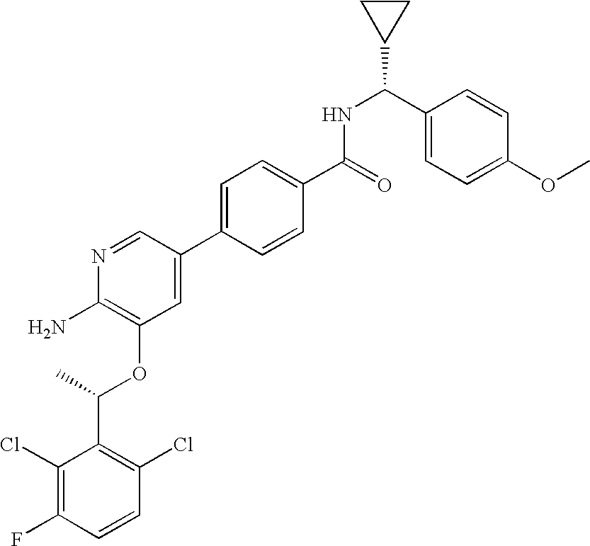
C1(Cl)=C(F)C=CC(Cl)=C1C(C)OC1=C(N)N=CC(C2=CC=C(C(=O)NC(C3CC3)C3=CC=C(OC)C=C3)C=C2)=C1
